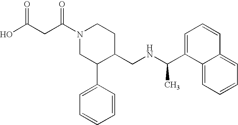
N1(C(CC(O)=O)=O)CC(C2=CC=CC=C2)C(CNC(C)C2=CC=CC3=CC=CC=C23)CC1
